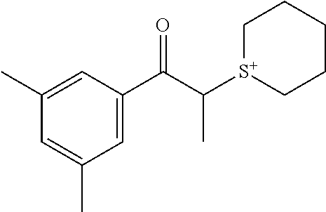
C1=C(C(=O)C(C)[S+]2CCCCC2)C=C(C)C=C1C
